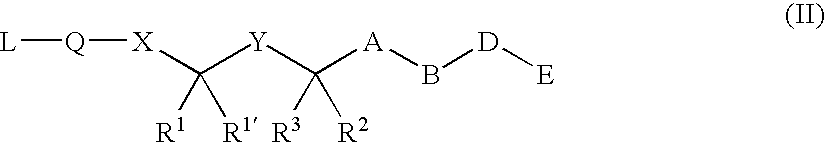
[L][Q][X]C([Y]C([A]B[D][E])([R3])[R2])([R1])[R1]
